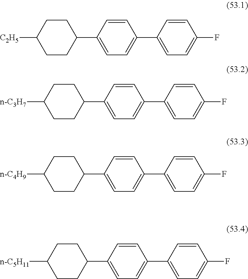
C1(F)=CC=C(C2=CC=C(C3CCC([C2H5])CC3)C=C2)C=C1.C1(F)=CC=C(C2=CC=C(C3CCC([n-C3H7])CC3)C=C2)C=C1.C1(F)=CC=C(C2=CC=C(C3CCC([n-C4H9])CC3)C=C2)C=C1.C1(F)=CC=C(C2=CC=C(C3CCC([n-C5H11])CC3)C=C2)C=C1
